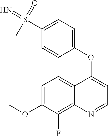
C1=C(OC)C(F)=C2C(=C1)C(OC1=CC=C(S(=N)(C)=O)C=C1)=CC=N2
